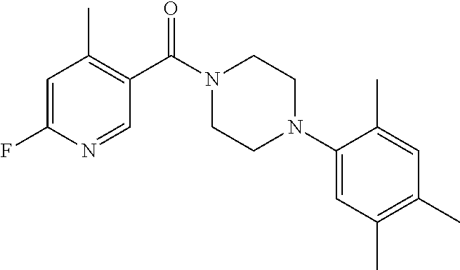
C1=C(F)N=CC(C(N2CCN(C3=CC(C)=C(C)C=C3C)CC2)=O)=C1C
